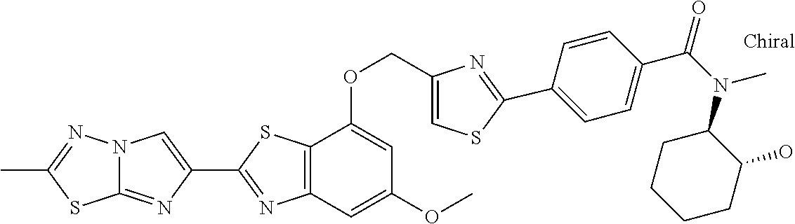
C12=NC(C3=NC4=C(S3)C(OCC3=CSC(C5=CC=C(C(N(C6CCCCC6O)C)=O)C=C5)=N3)=CC(OC)=C4)=CN1N=C(C)S2
